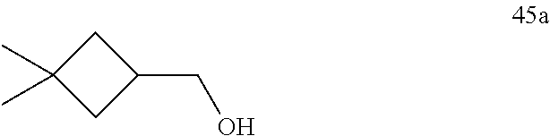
C1(CO)CC(C)(C)C1
